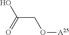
O([A25])CC(O)=O
